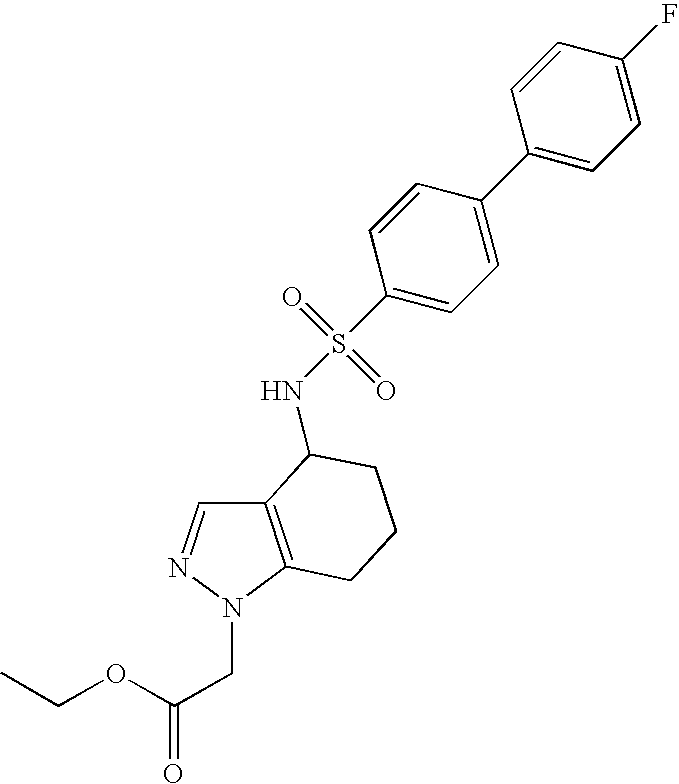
C1(C2=CC=C(S(=O)(=O)NC3C4=C(N(CC(OCC)=O)N=C4)CCC3)C=C2)=CC=C(F)C=C1
